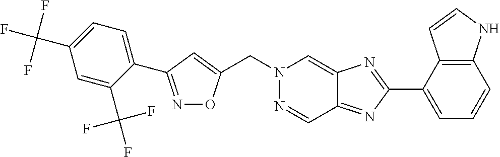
C(N1N=CC2=NC(C3=CC=CC4=C3C=CN4)=NC2=C1)C1=CC(C2=CC=C(C(F)(F)F)C=C2C(F)(F)F)=NO1
